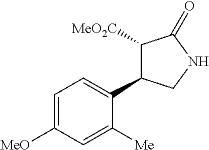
C1([MeO])=CC=C(C2C([MeO2C])C(=O)NC2)C([Me])=C1
